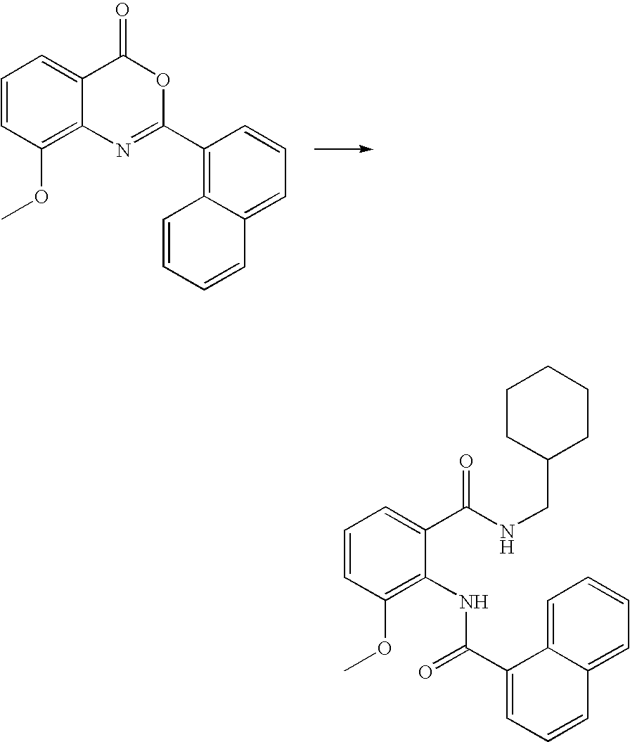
C1=CC(OC)=C2C(=C1)C(=O)OC(C1=C3C(=CC=C1)C=CC=C3)=N2.C1=CC(OC)=C(NC(=O)C2=CC=CC3=CC=CC=C32)C(C(NCC2CCCCC2)=O)=C1
